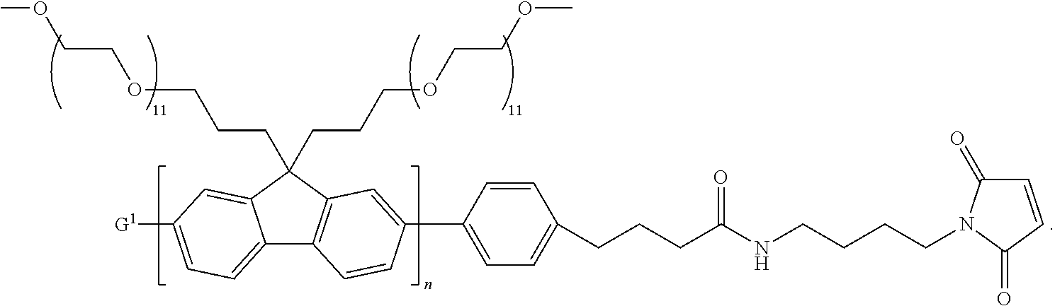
C1(CCCOCCOC)(CCCOCCOC)C2=CC([G1])=CC=C2C2=C1C=C(C1=CC=C(CCCC(NCCCCN3C(=O)C=CC3=O)=O)C=C1)C=C2
